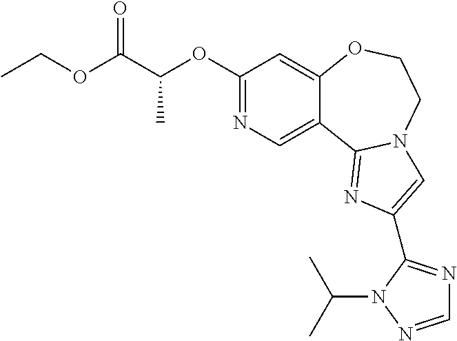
C(C(OC1=NC=C2C(=C1)OCCN1C2=NC(C2=NC=NN2C(C)C)=C1)C)(OCC)=O
